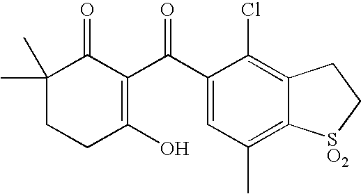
C1(C)(C)CCC(O)=C(C(C2=CC(C)=C3C(=C2Cl)CC[SO2]3)=O)C1=O
